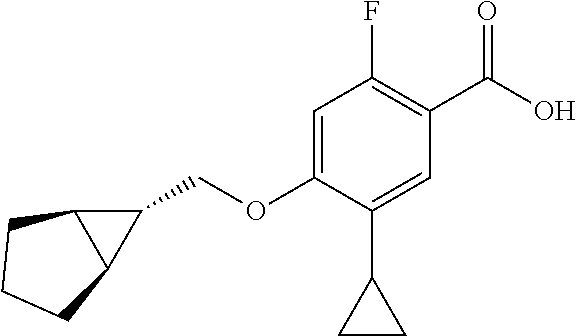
C1(COC2=CC(F)=C(C(O)=O)C=C2C2CC2)C2C1CCC2
